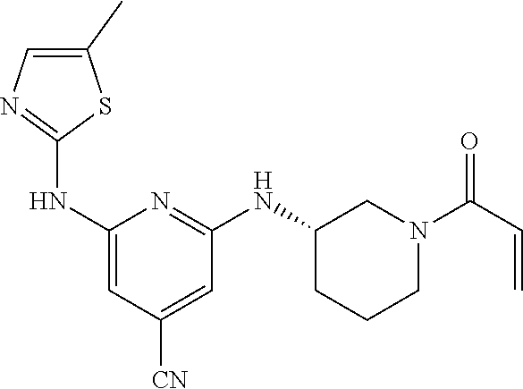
C1(NC2=NC=C(C)S2)=CC([CN])=CC(NC2CCCN(C(C=C)=O)C2)=N1
